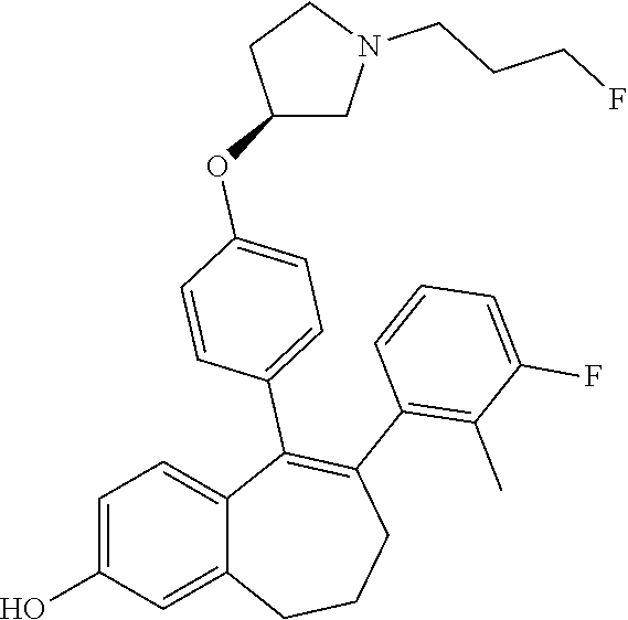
C1=C(O)C=C2C(=C1)C(C1=CC=C(OC3CN(CCCF)CC3)C=C1)=C(C1=C(C)C(F)=CC=C1)CCC2
